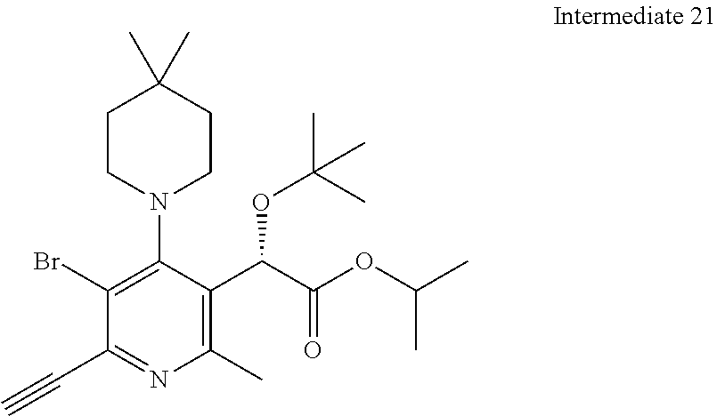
C1(Br)=C(N2CCC(C)(C)CC2)C(C(C(OC(C)C)=O)OC(C)(C)C)=C(C)N=C1C#C
